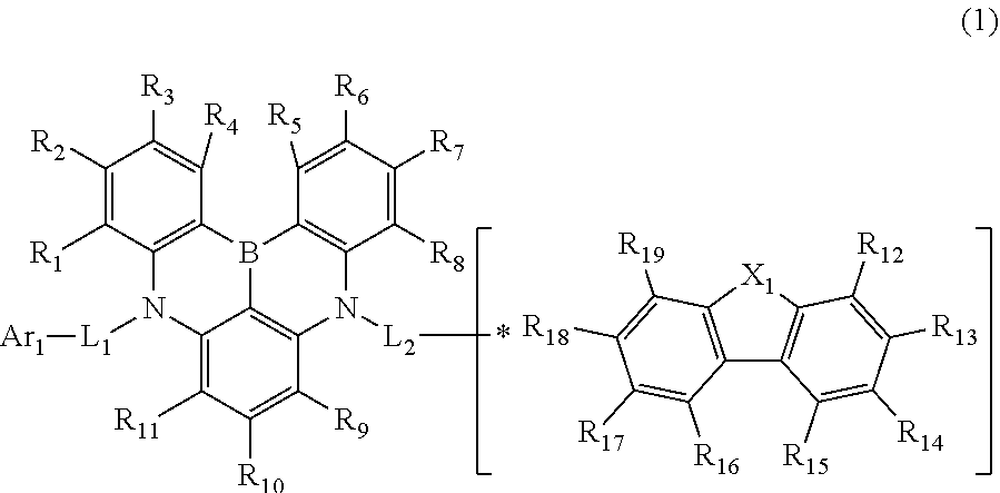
C1([R6])=C([R5])C2=C(C([R8])=C1[R7])N([L2]*)C1=C3B2C2=C(N([L1][Ar1])C3=C([R11])C([R10])=C1[R9])C([R1])=C([R2])C([R3])=C2[R4].C12=C([X1]C3=C1C([R15])=C([R14])C([R13])=C3[R12])C([R19])=C([R18])C([R17])=C2[R16]
